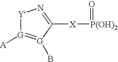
[Y']1[G]([A])=[G](B)C([X][P(OH)2]=O)=N1
